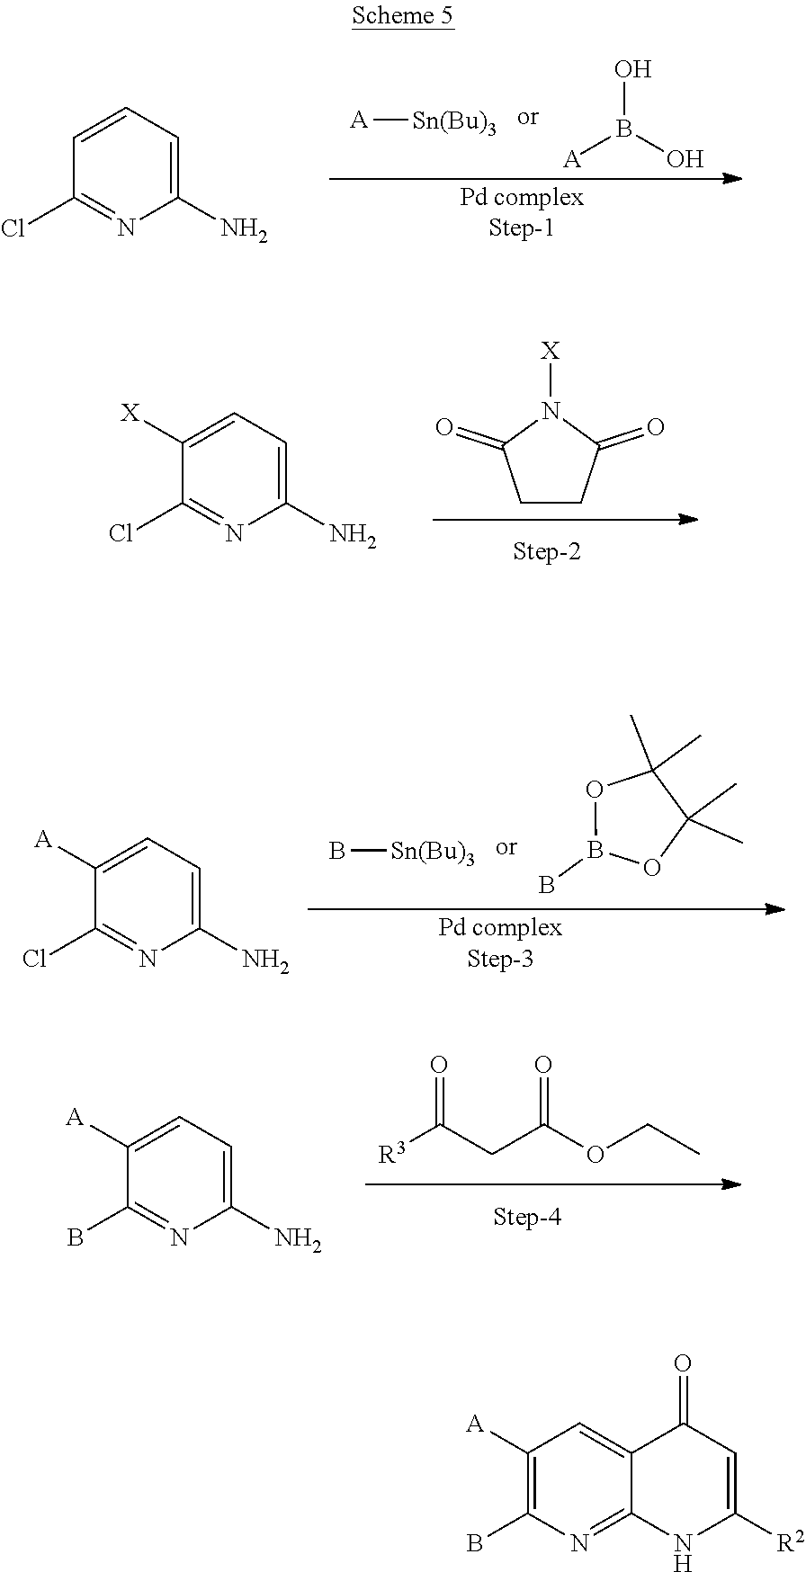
C1=CC=C(N)N=C1Cl.[A][Sn(Bu)3].OB(O)[A].C1([X])=CC=C(N)N=C1Cl.C1CC(=O)N([X])C1=O.C1(C)(C)C(C)(C)OB(B)O1.C1([A])=CC=C(N)N=C1Cl.B[Sn(Bu)3].C1([A])=CC=C(N)N=C1B.[R3]C(CC(OCC)=O)=O.C1([A])=C(B)N=C2C(=C1)C(=O)C=C([R2])N2
